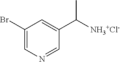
C1(Br)=CN=CC(C([NH3+Cl-])C)=C1
